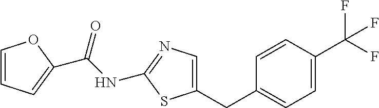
C1=CC(C(F)(F)F)=CC=C1CC1=CN=C(NC(=O)C2=CC=CO2)S1
